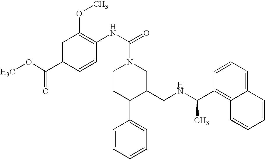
C1(C(NCC2CN(C(NC3=C(OC)C=C(C(OC)=O)C=C3)=O)CCC2C2=CC=CC=C2)C)=C2C(=CC=C1)C=CC=C2
